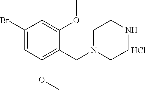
C1(Br)=CC(OC)=C(CN2CCNCC2)C(OC)=C1.Cl
